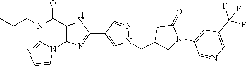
N1(CCC)C2=NC=CN2C2=C(C1=O)NC(C1=CN(CC3CN(C4=CC(C(F)(F)F)=CN=C4)C(=O)C3)N=C1)=N2
